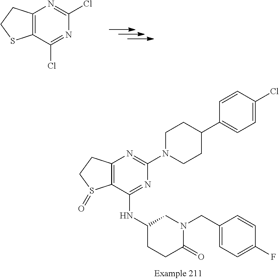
C12=C(C(Cl)=NC(Cl)=N1)SCC2.C12=C(C(NC3CCC(=O)N(CC4=CC=C(F)C=C4)C3)=NC(N3CCC(C4=CC=C(Cl)C=C4)CC3)=N1)S(=O)CC2
